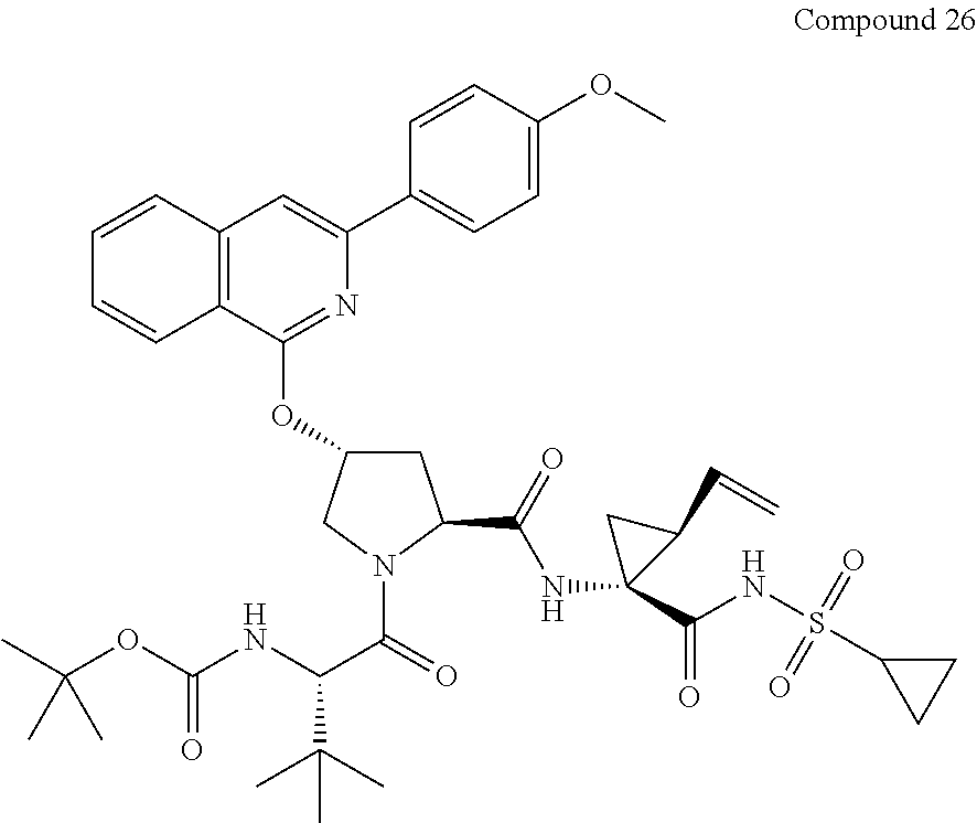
C12=C(C(OC3CC(C(=O)NC4(C(NS(=O)(=O)C5CC5)=O)C(C=C)C4)N(C(=O)C(C(C)(C)C)NC(OC(C)(C)C)=O)C3)=NC(C3=CC=C(OC)C=C3)=C1)C=CC=C2
